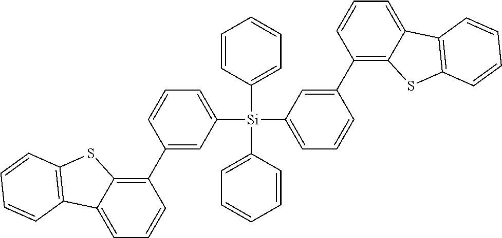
C1([Si](C2=CC=CC(C3=C4C(=CC=C3)C3=C(S4)C=CC=C3)=C2)(C2=CC=CC=C2)C2=CC=CC=C2)=CC=CC(C2=C3C(=CC=C2)C2=C(S3)C=CC=C2)=C1
